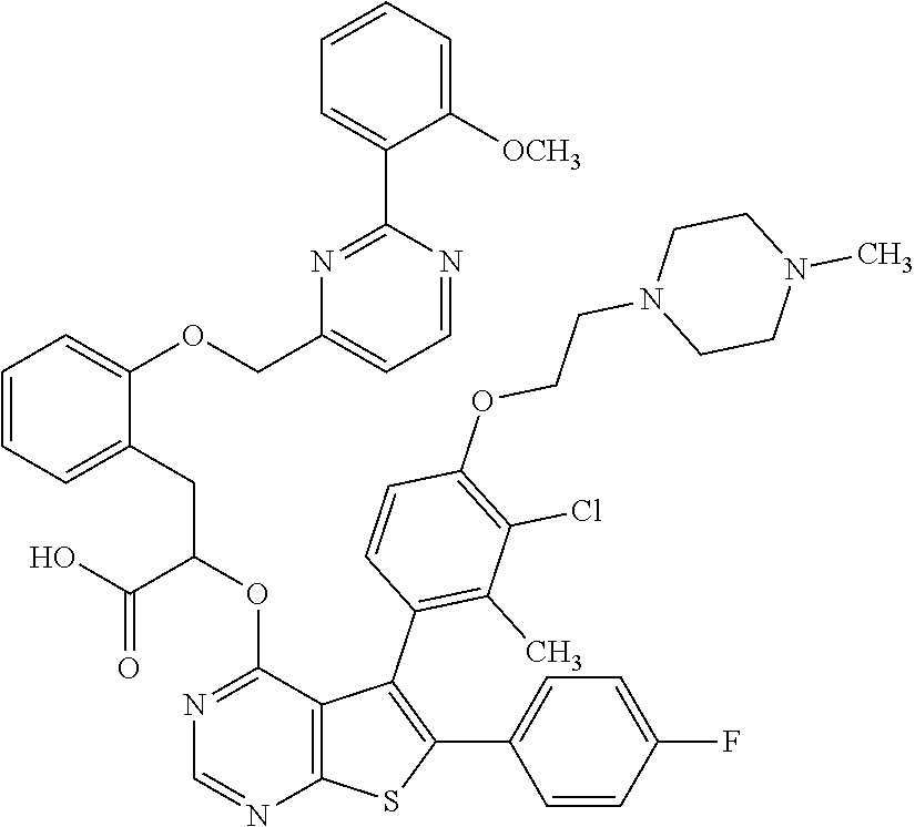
C1=CC=C([OCH3])C(C2=NC(COC3=CC=CC=C3CC(OC3=NC=NC4=C3C(C3=C(C)C(Cl)=C(OCCN5CCN(C)CC5)C=C3)=C(C3=CC=C(F)C=C3)S4)C(O)=O)=CC=N2)=C1
